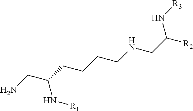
NCC(CCCCNCC([R2])N[R3])N[R1]
